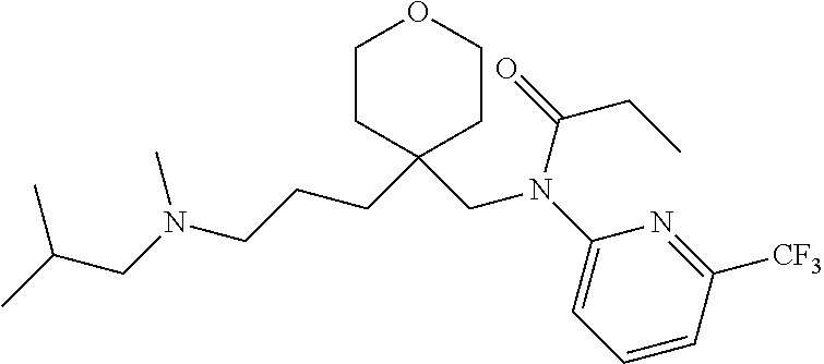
C1CC(CCCN(CC(C)C)C)(CN(C2=CC=CC([CF3])=N2)C(=O)CC)CCO1
